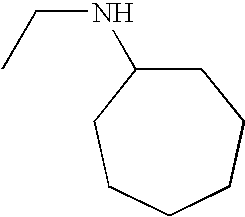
N(CC)C1CCCCCC1
